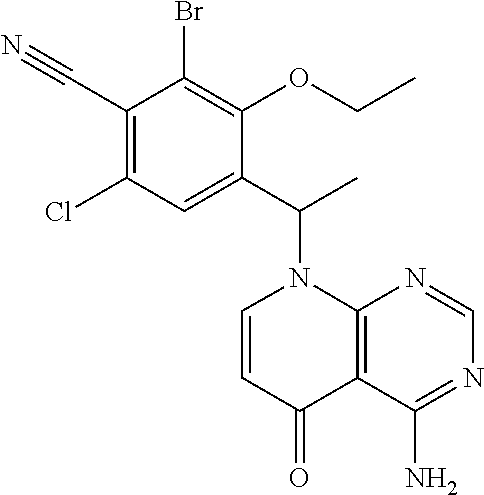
BrC1=C(OCC)C(C(N2C=CC(=O)C3=C2N=CN=C3N)C)=CC(Cl)=C1C#N
